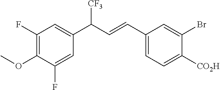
C1(F)=C(OC)C(F)=CC(C(C=CC2=CC=C([CO2H])C(Br)=C2)[CF3])=C1
